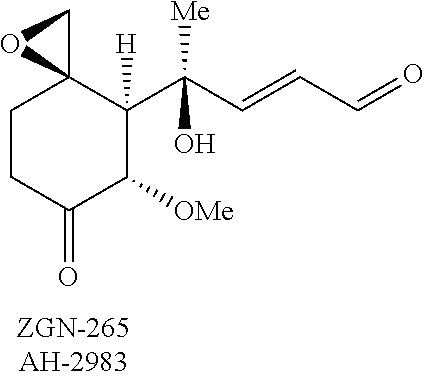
C1CC(=O)C([OMe])C(C(C=CC=O)([Me])O)([H])C12CO2
